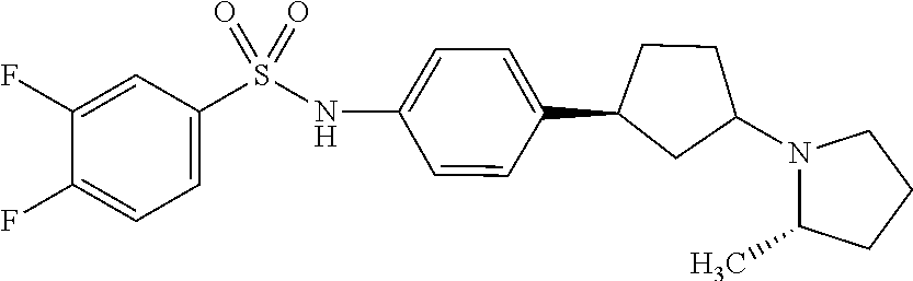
S(C1=CC=C(F)C(F)=C1)(=O)(=O)NC1=CC=C(C2CC(N3C(C)CCC3)CC2)C=C1
